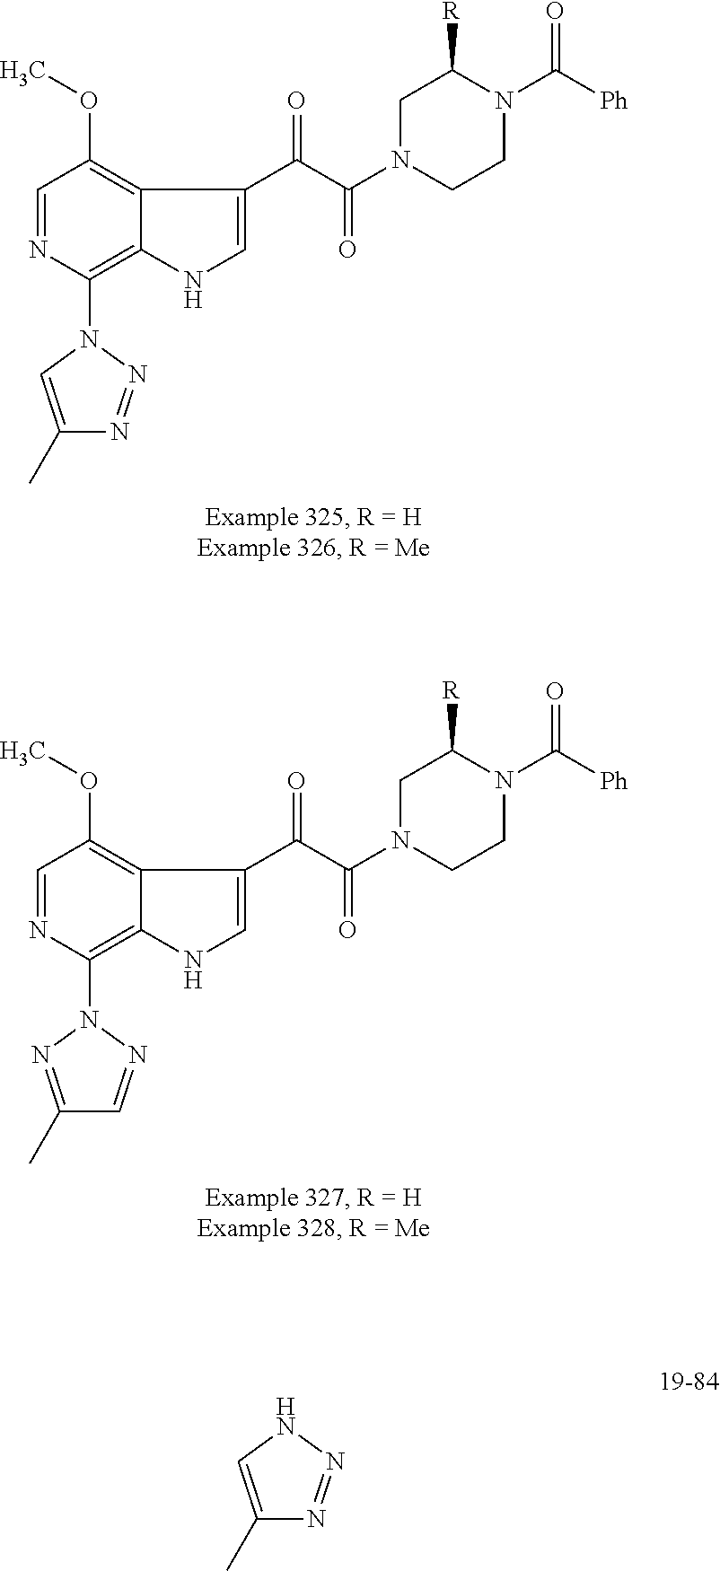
N1C=C(C)N=N1.C1=NC(N2C=C(C)N=N2)=C2C(=C1OC)C(C(C(N1CCN(C([Ph])=O)C([R])C1)=O)=O)=CN2.C1=NC(N2N=C(C)C=N2)=C2C(=C1OC)C(C(C(N1CCN(C([Ph])=O)C([R])C1)=O)=O)=CN2
